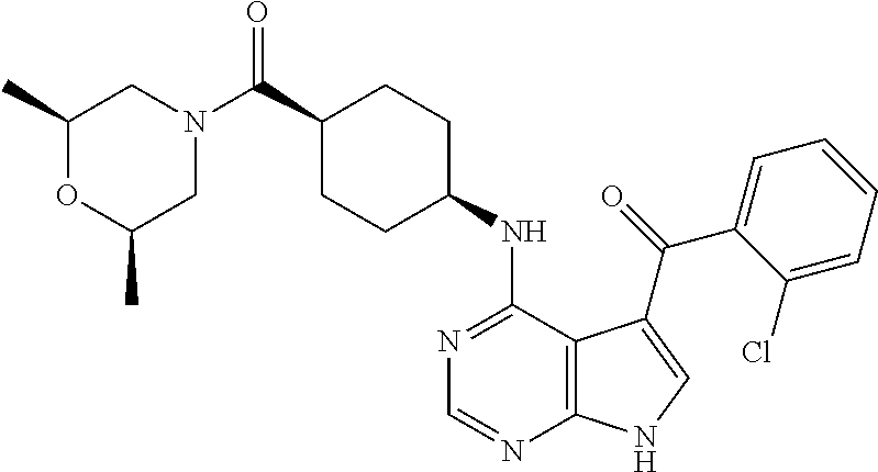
C1(C(N2CC(C)OC(C)C2)=O)CCC(NC2=NC=NC3=C2C(C(=O)C2=CC=CC=C2Cl)=CN3)CC1
